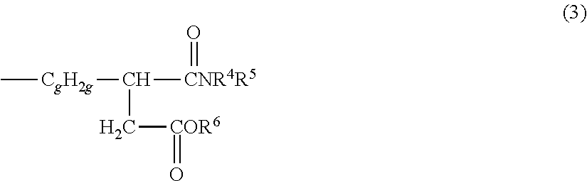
C[CgH2g]C(C[COR6]=O)[CNR4R5]=O
